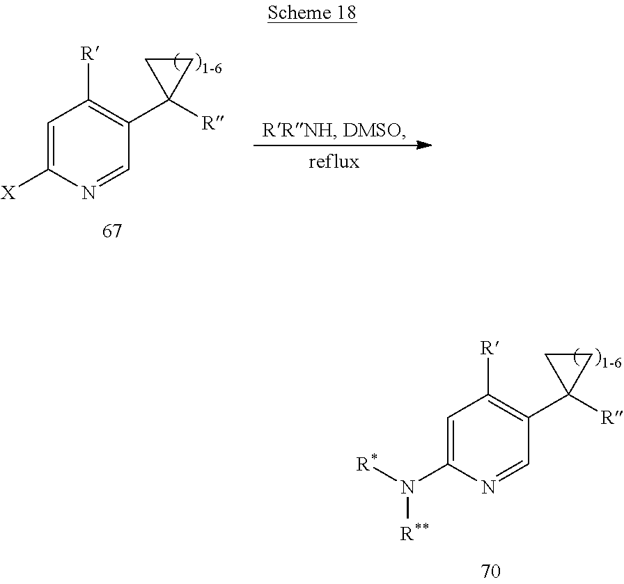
C1=C(N([R*])[R**])N=CC(C2([R])CC2)=C1[R].C1=C([X])N=CC(C2([R])CC2)=C1[R]
